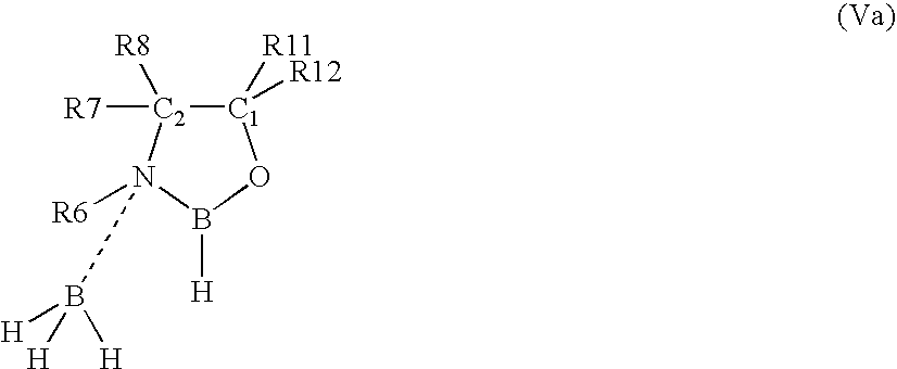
[C1]1([R11])([R12])[C2]([R7])([R8])N([R6])(B([H])([H])[H])B([H])O1
